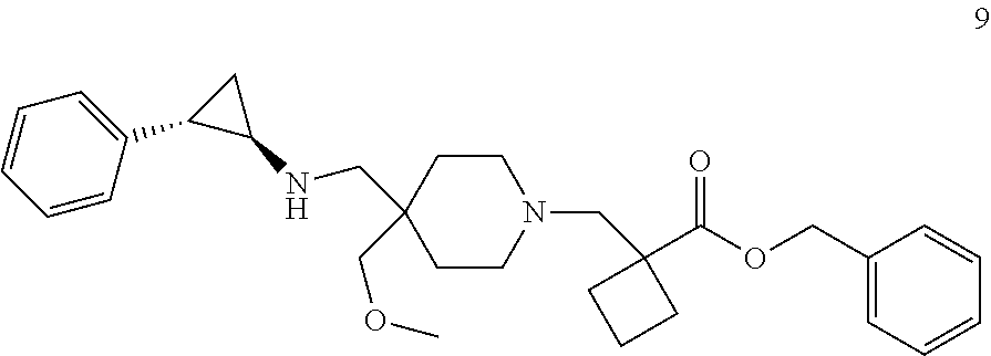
C1=CC(C2C(NCC3(COC)CCN(CC4(C(OCC5=CC=CC=C5)=O)CCC4)CC3)C2)=CC=C1
